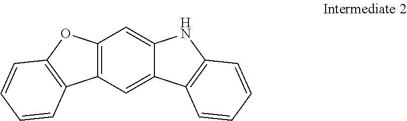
C12=C(C=C3C(=C1)NC1=C3C=CC=C1)C1=C(O2)C=CC=C1
